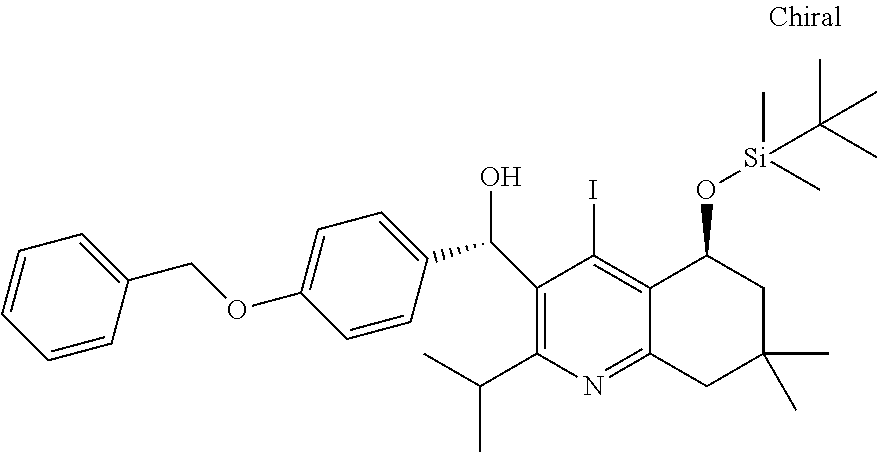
C1(C(C2=CC=C(OCC3=CC=CC=C3)C=C2)O)=C(C(C)C)N=C2C(=C1I)C(O[Si](C)(C)C(C)(C)C)CC(C)(C)C2
